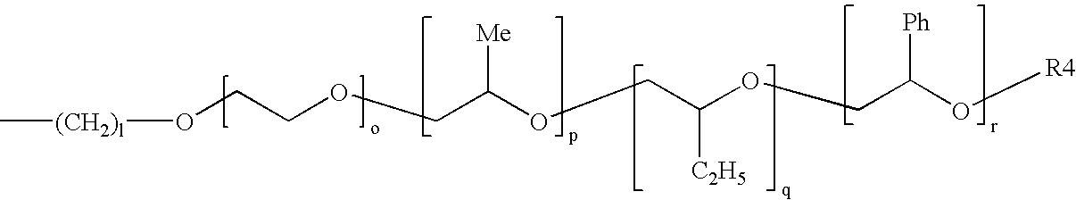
C[(CH2)l]OCCOCC(OCC(OCC(O[R4])[Ph])[C2H5])[Me]
